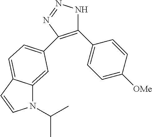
C1(C2=CC=C([OMe])C=C2)=C(C2=CC=C3C(=C2)N(C(C)C)C=C3)N=NN1
